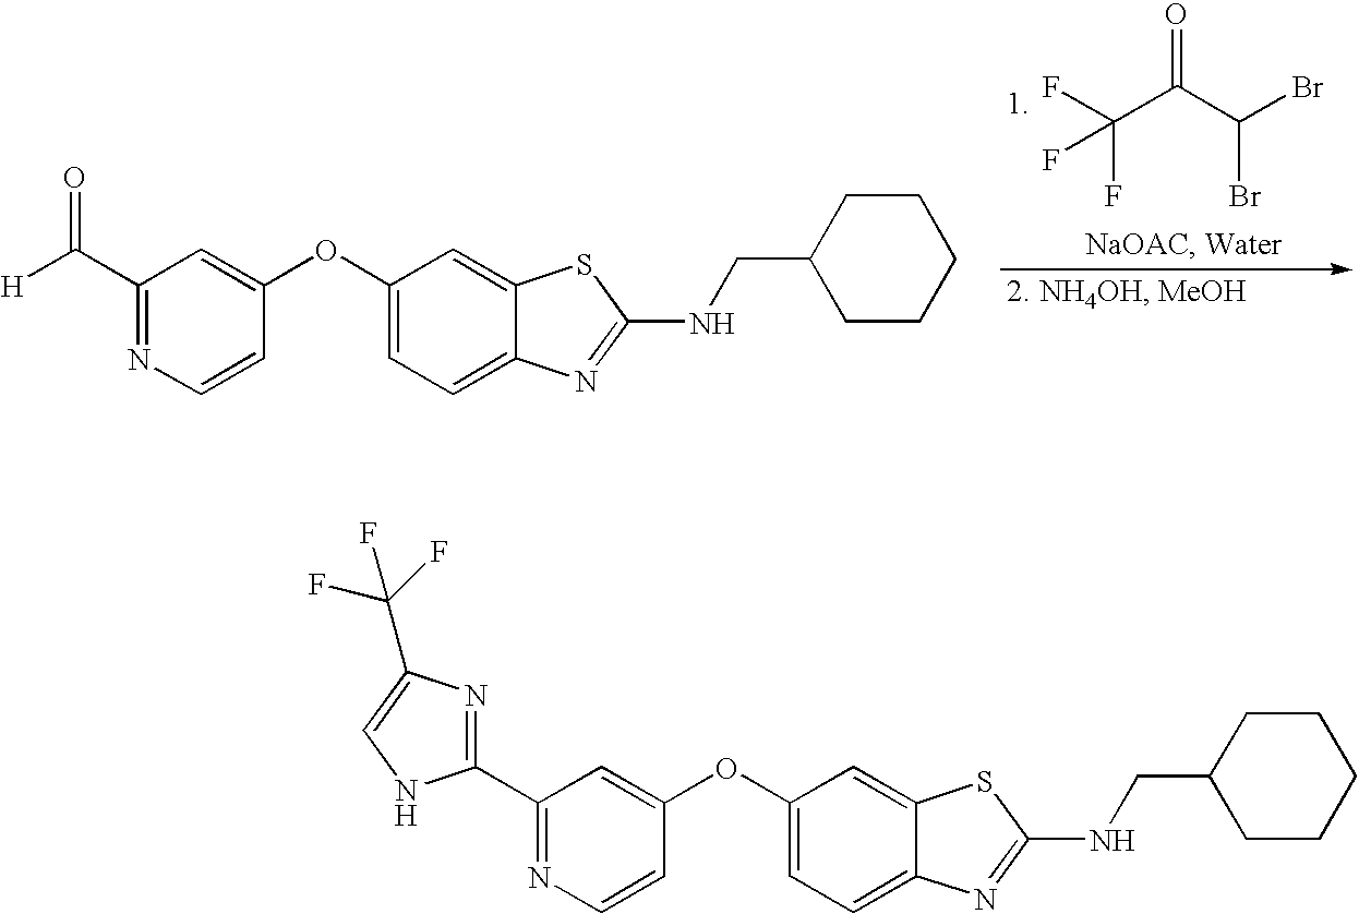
C1=C(OC2=CC(C([H])=O)=NC=C2)C=C2C(=C1)N=C(NCC1CCCCC1)S2.FC(C(C(Br)Br)=O)(F)F.C1=C(OC2=CC(C3=NC(C(F)(F)F)=CN3)=NC=C2)C=C2C(=C1)N=C(NCC1CCCCC1)S2
